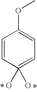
C1=CC(O)(O)=CC=C1OC
